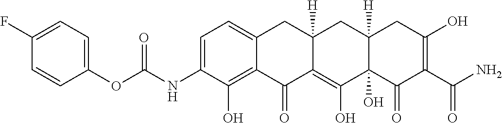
C1=C(NC(OC2=CC=C(F)C=C2)=O)C(O)=C2C(=C1)CC1([H])C(=C(O)C3(O)C([H])(C1)CC(O)=C(C(N)=O)C3=O)C2=O
